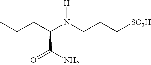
C(C(N(CCC[SO3H])[H])C(=O)N)C(C)C
